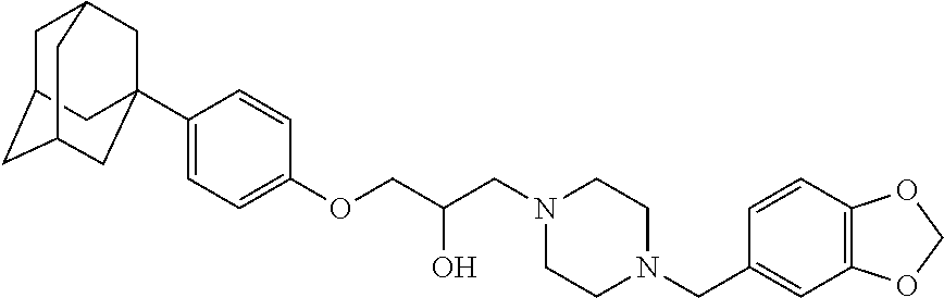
C1C2CC3CC(C4=CC=C(OCC(CN5CCN(CC6=CC7=C(C=C6)OCO7)CC5)O)C=C4)(CC1C3)C2
